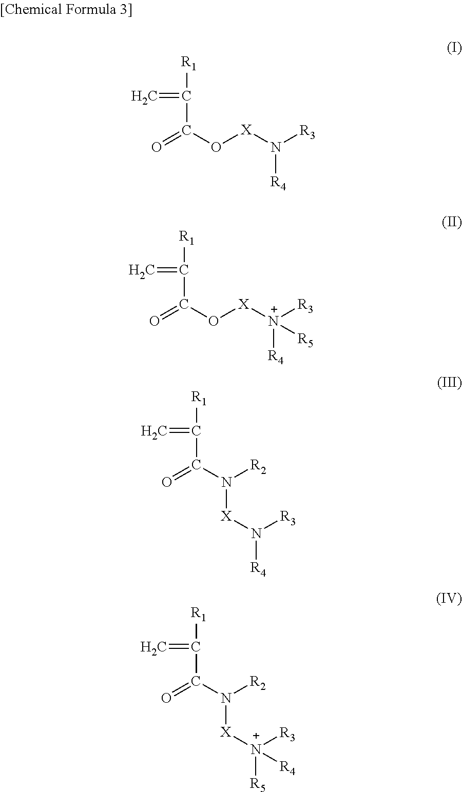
O=C(O[X]N([R3])[R4])C([R1])=C.O=C(O[X][N+]([R3])([R4])[R5])C([R1])=C.O=C(N([R2])[X]N([R4])[R3])C([R1])=C.O=C(N([R2])[X][N+]([R5])([R3])[R4])C([R1])=C
